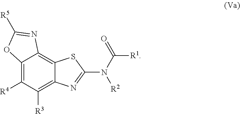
C12=C([R4])C([R3])=C3C(=C1N=C([R5])O2)SC(N(C(=O)[R1])[R2])=N3
